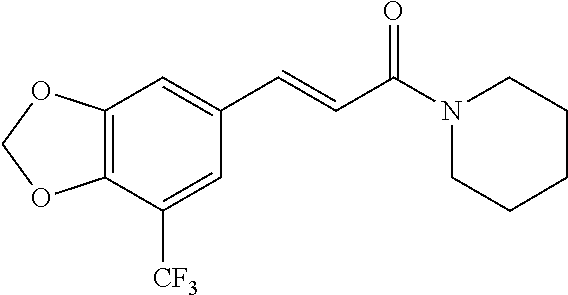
C1=C([CF3])C2=C(C=C1C=CC(N1CCCCC1)=O)OCO2
